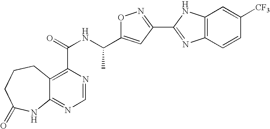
C12=NC=NC(C(=O)NC(C3=CC(C4=NC5=C(N4)C=C([CF3])C=C5)=NO3)C)=C1CCCC(=O)N2
